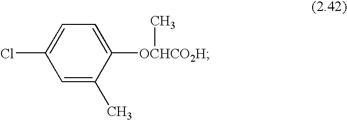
C1=C(C)C([OCHCO2H]C)=CC=C1Cl
